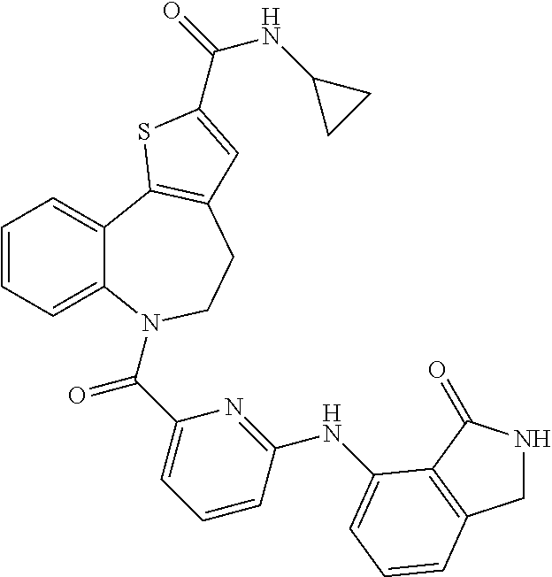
C1=CC=C2C(=C1)C1=C(CCN2C(C2=CC=CC(NC3=CC=CC4=C3C(=O)NC4)=N2)=O)C=C(C(=O)NC2CC2)S1
